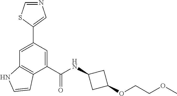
C1=C(C2=CN=CS2)C=C(C(NC2CC(OCCOC)C2)=O)C2=C1NC=C2
